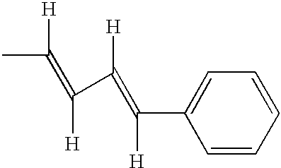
CC([H])=C(C(=C(C1=CC=CC=C1)[H])[H])[H]
